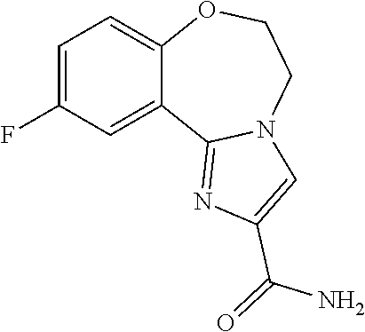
C1=C(F)C=C2C(=C1)OCCN1C2=NC(C(=O)N)=C1
